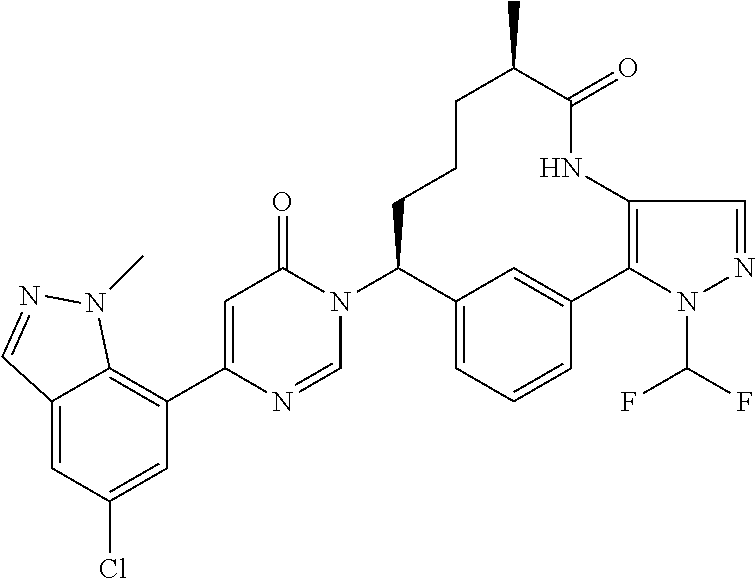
C1(N2C=NC(C3=C4C(=CC(Cl)=C3)C=NN4C)=CC2=O)C2=CC=CC(=C2)C2=C(NC(=O)C(C)CCC1)C=NN2C(F)F
